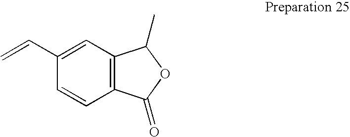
C1(C=C)=CC2=C(C=C1)C(=O)OC2C
